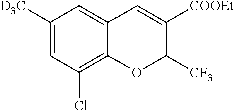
C1([D3C])=CC(Cl)=C2C(=C1)C=C([COOEt])C([CF3])O2
